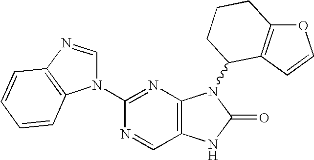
C12=C(N=C(N3C=NC4=C3C=CC=C4)N=C1)N(C1C3=C(OC=C3)CCC1)C(=O)N2
